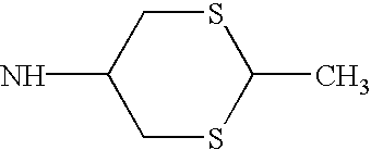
C1SC(C)SCC1N
